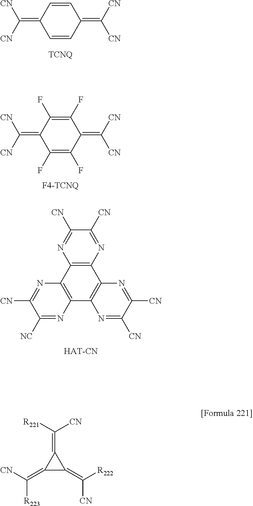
C1=CC(=C([CN])[CN])C=CC1=C([CN])[CN].C1(F)=C(F)C(=C([CN])[CN])C(F)=C(F)C1=C([CN])[CN].C12=C(C3=C(C4=C1N=C([CN])C([CN])=N4)N=C([NC])C([CN])=N3)N=C([CN])C([CN])=N2.C1(=C([CN])[R223])C(=C([R222])[CN])C1=C([R221])[CN]
